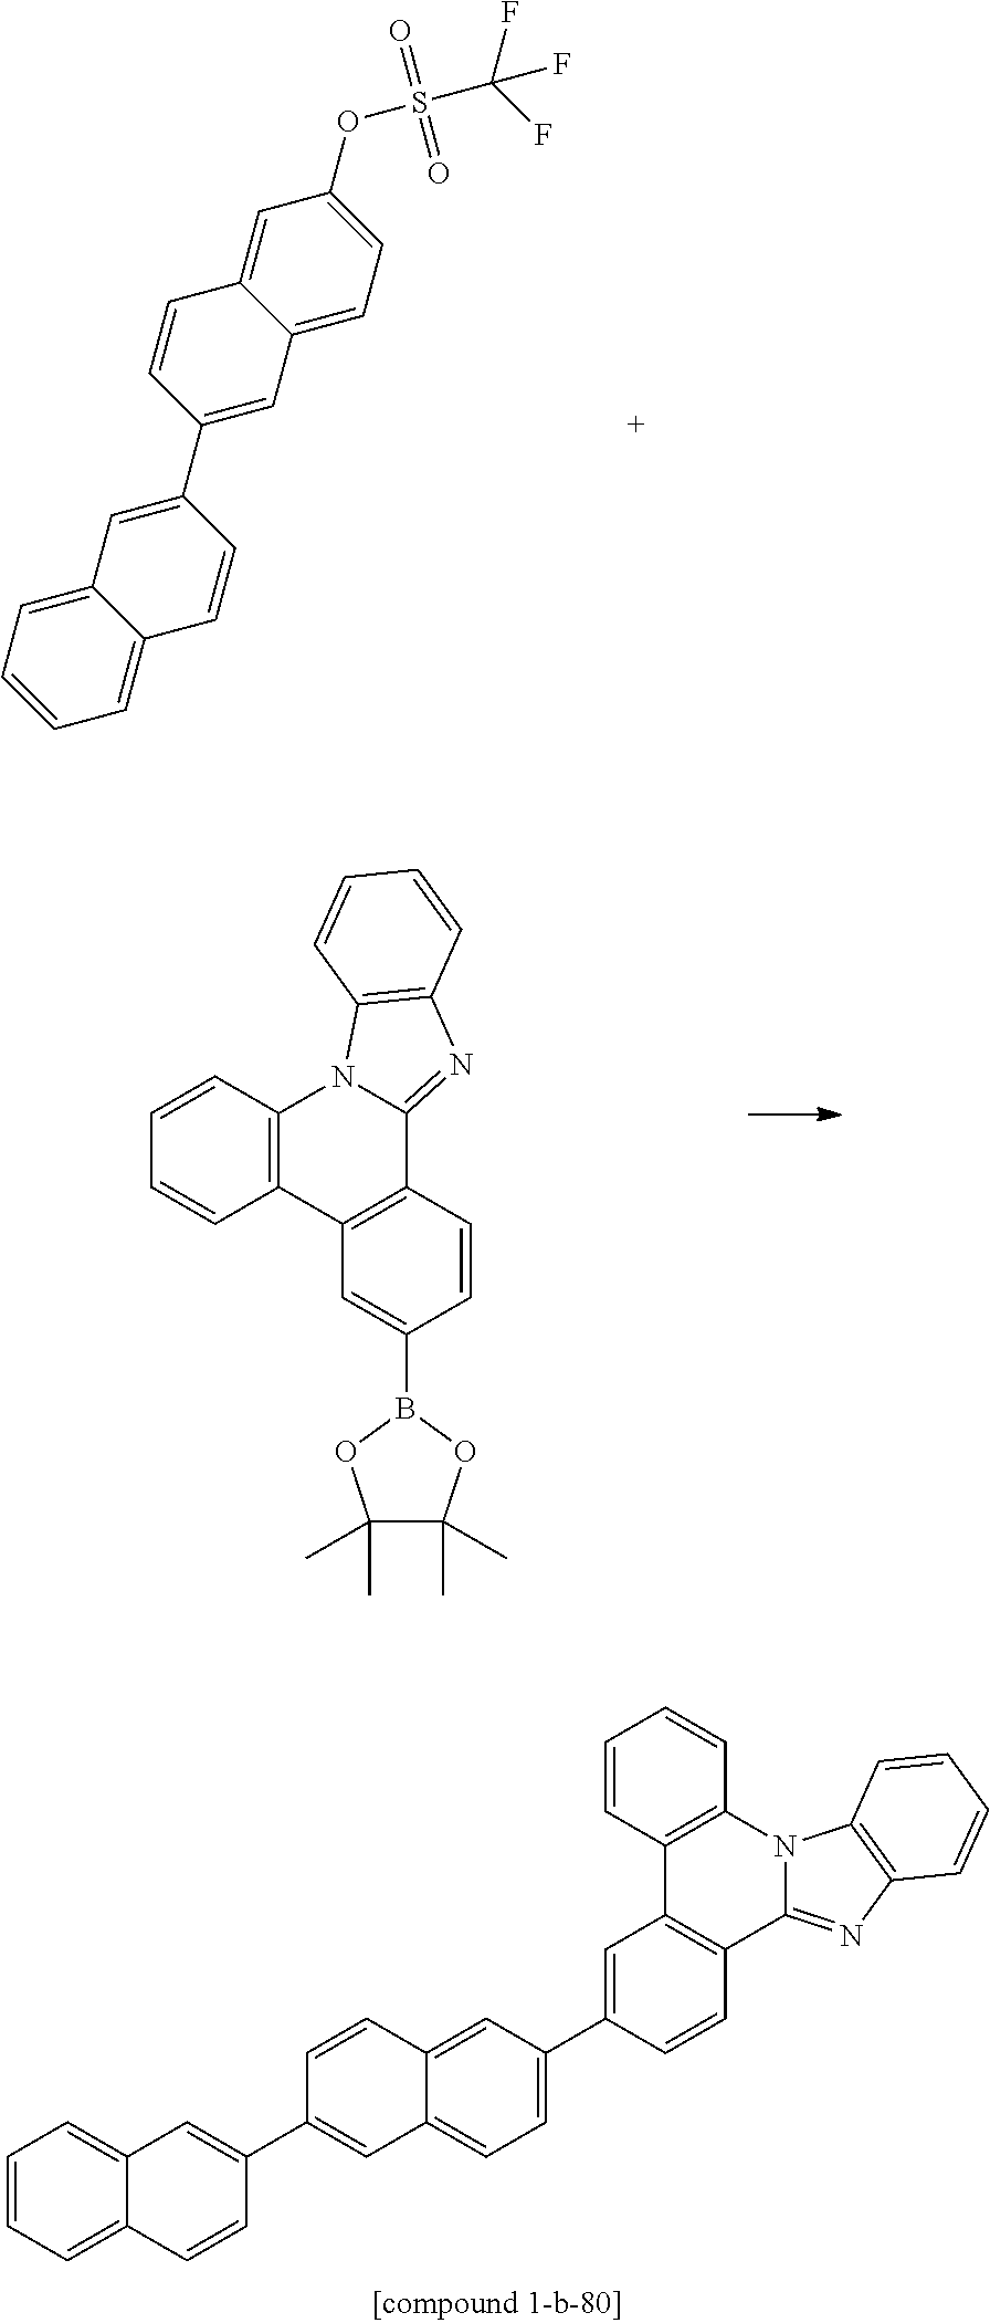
C12=C(C3=C(C4=NC5=C(N14)C=CC=C5)C=CC(B1OC(C)(C)C(C)(C)O1)=C3)C=CC=C2.C1=CC=C2C(=C1)C=CC(C1=CC3=CC=C(OS(C(F)(F)F)(=O)=O)C=C3C=C1)=C2.C1=CC=C2C(=C1)C=C(C1=CC3=CC=C(C4=CC5=C(C=C4)C4=NC6=C(N4C4=C5C=CC=C4)C=CC=C6)C=C3C=C1)C=C2
